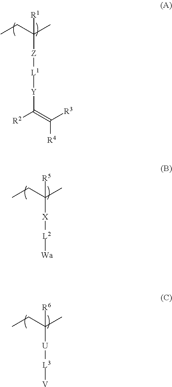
CCC(C)([Z][L1][Y]C([R2])=C([R3])[R4])[R1].C(C(C)([X][L2][Wa])[R5])C.C(C(C)([U][L3][V])[R6])C
